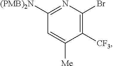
C1=C([Me])C([CF3])=C(Br)N=C1[(PMB)2N]
